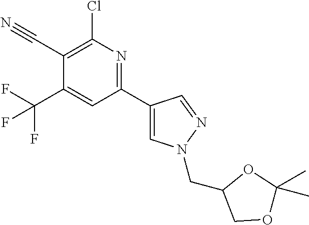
C1(C#N)=C(Cl)N=C(C2=CN(CC3COC(C)(C)O3)N=C2)C=C1C(F)(F)F
